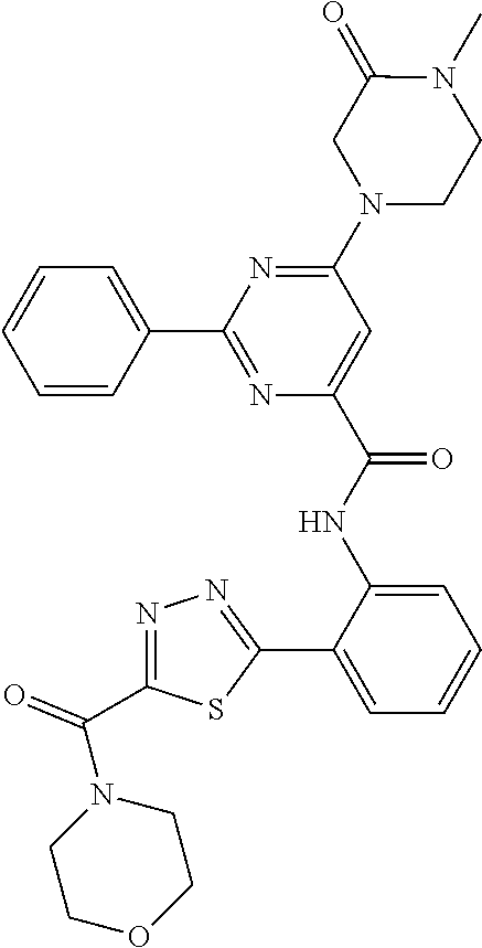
C1=CC=CC(C2=NC(C(NC3=CC=CC=C3C3=NN=C(C(N4CCOCC4)=O)S3)=O)=CC(N3CCN(C)C(=O)C3)=N2)=C1
